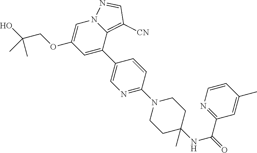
C1=C(C2=CN=C(N3CCC(NC(C4=NC=CC(C)=C4)=O)(C)CC3)C=C2)C2=C([CN])C=NN2C=C1OCC(O)(C)C
